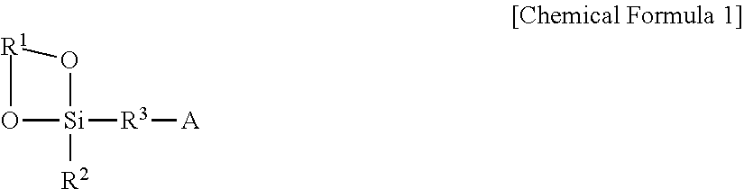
[R1]1O[Si]([R2])([R3][A])O1
